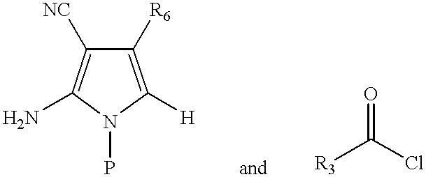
C1(N)=C([NC])C([R6])=C([H])N1P.[R3]C(Cl)=O
